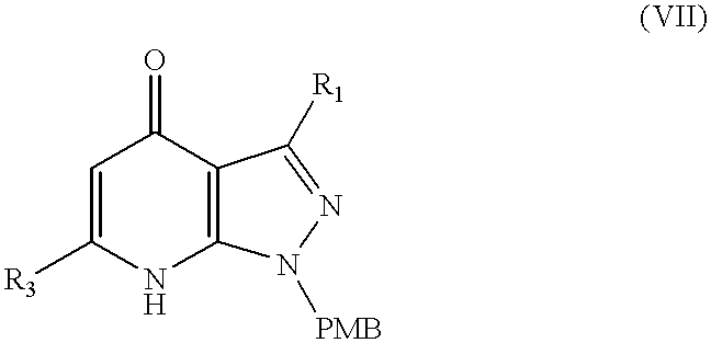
C1=C([R3])NC2=C(C1=O)C([R1])=NN2[PMB]
